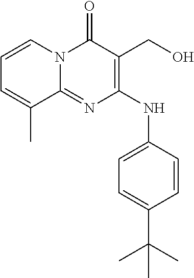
C1=CN2C(=NC(NC3=CC=C(C(C)(C)C)C=C3)=C(CO)C2=O)C(C)=C1
